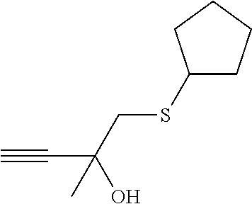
C#CC(O)(CSC1CCCC1)C
